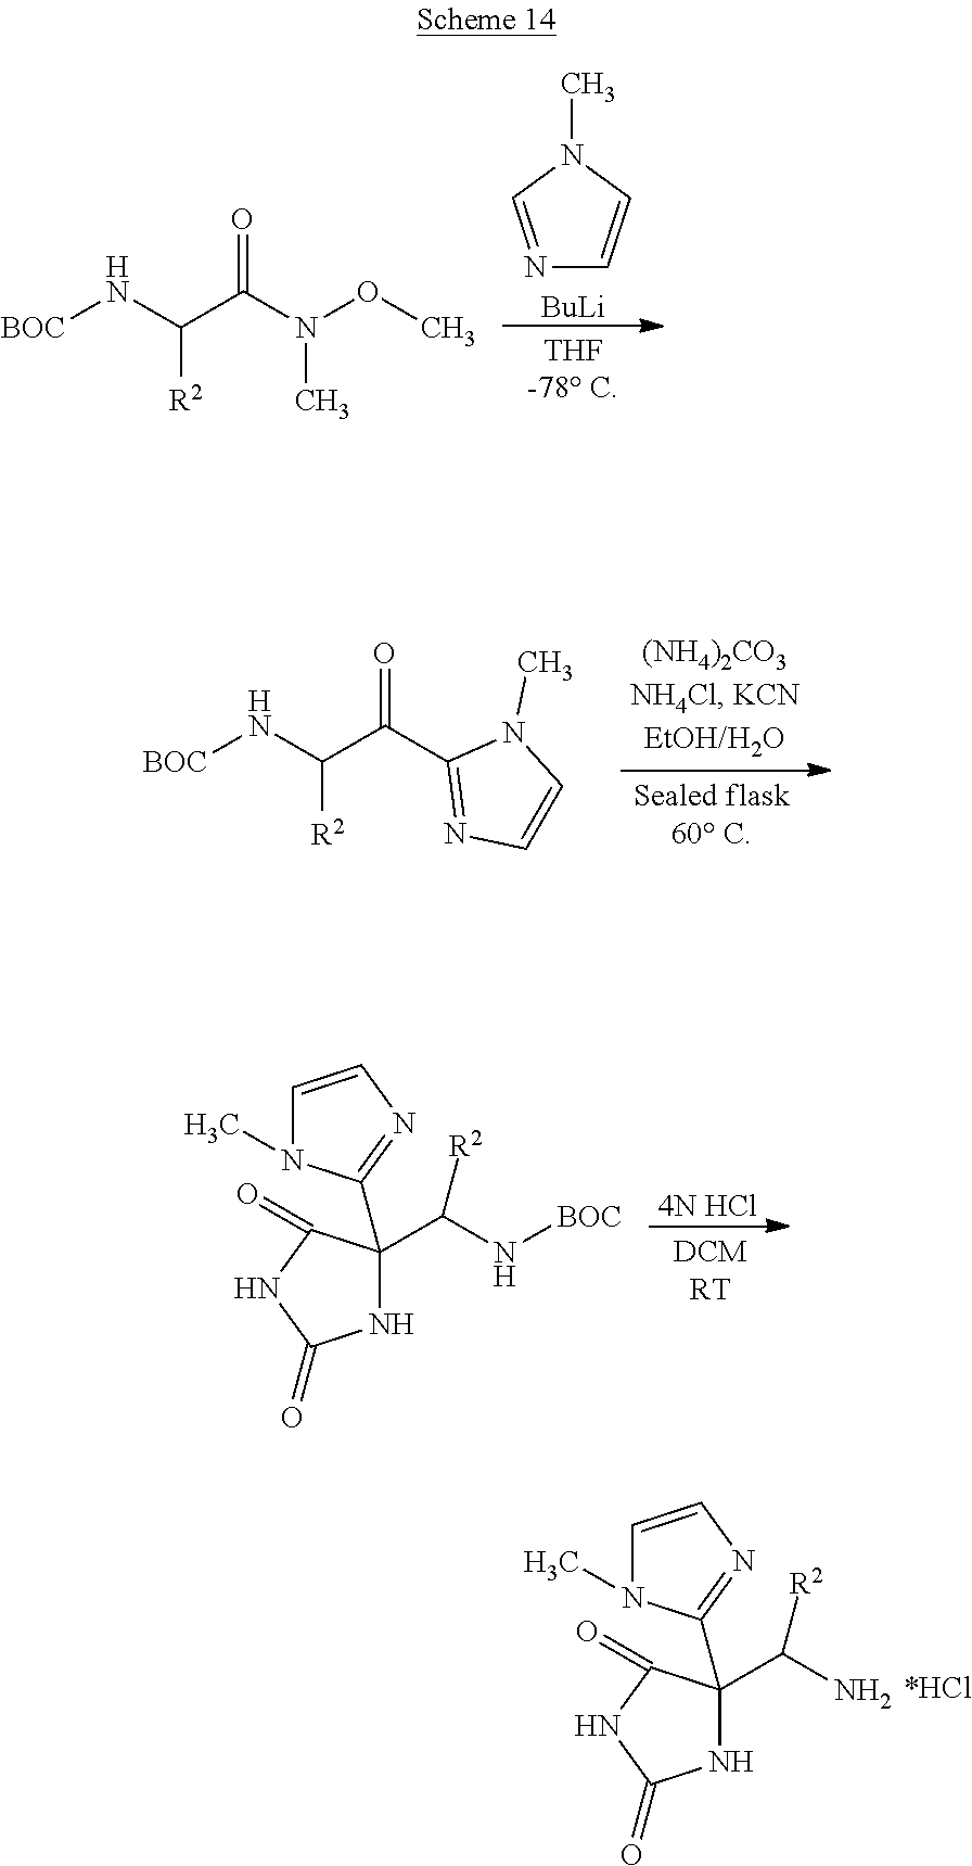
[BOC]NC(C(C1=NC=CN1C)=O)[R2].[4N HCl].N1C(C(N[BOC])[R2])(C2=NC=CN2C)C(=O)NC1=O.N1C(C(N)[R2])(C2=NC=CN2C)C(=O)NC1=O.[BOC]NC(C(N(OC)C)=O)[R2].N1=CN(C)C=C1.[BuLi]
